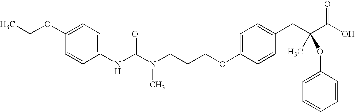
C1=C(OCC)C=CC(NC(N(CCCOC2=CC=C(CC(C(O)=O)(C)OC3=CC=CC=C3)C=C2)C)=O)=C1
